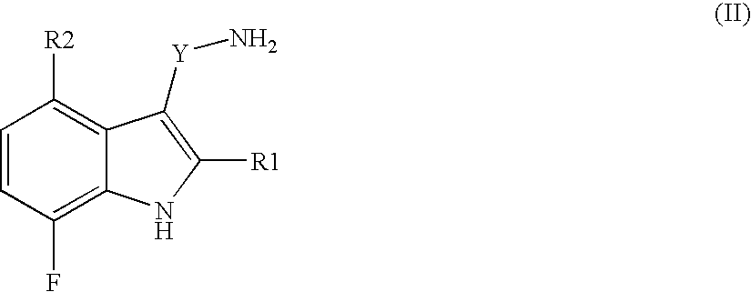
C1=CC(F)=C2C(=C1[R2])C([Y]N)=C([R1])N2
